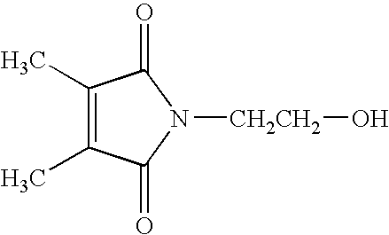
C1(C)=C(C)C(=O)N([CH2CH2]O)C1=O
